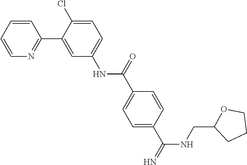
C1=CC=CN=C1C1=CC(NC(C2=CC=C(C(=N)NCC3OCCC3)C=C2)=O)=CC=C1Cl
